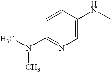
C1(N(C)C)=NC=C(NC)C=C1
